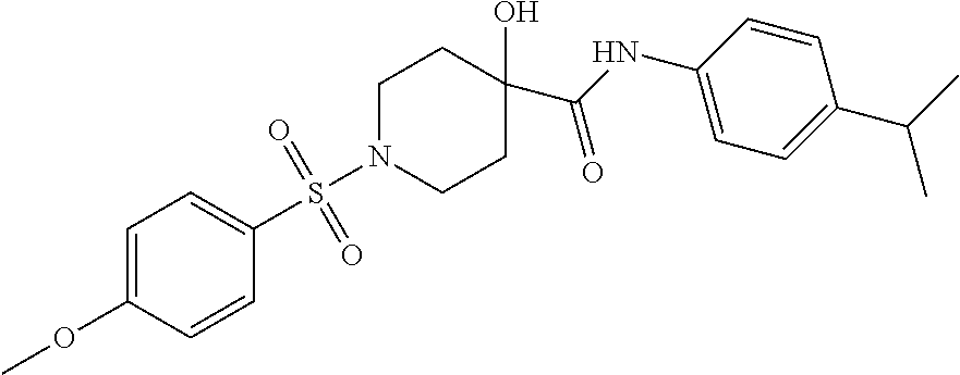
C1=C(OC)C=CC(S(=O)(=O)N2CCC(O)(C(=O)NC3=CC=C(C(C)C)C=C3)CC2)=C1
